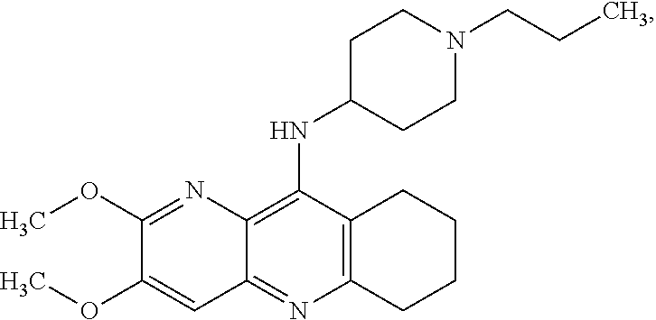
C12=C(N=C3C(=C1NC1CCN(CCC)CC1)N=C(OC)C(OC)=C3)CCCC2
